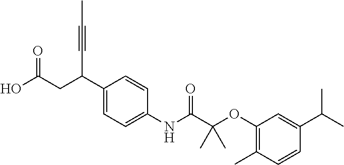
C1(C(CC(O)=O)C#CC)=CC=C(NC(C(OC2=C(C)C=CC(C(C)C)=C2)(C)C)=O)C=C1
